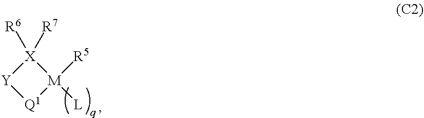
[X]1([R6])([R7])[Y][Q1][M]1([R5])[L]
